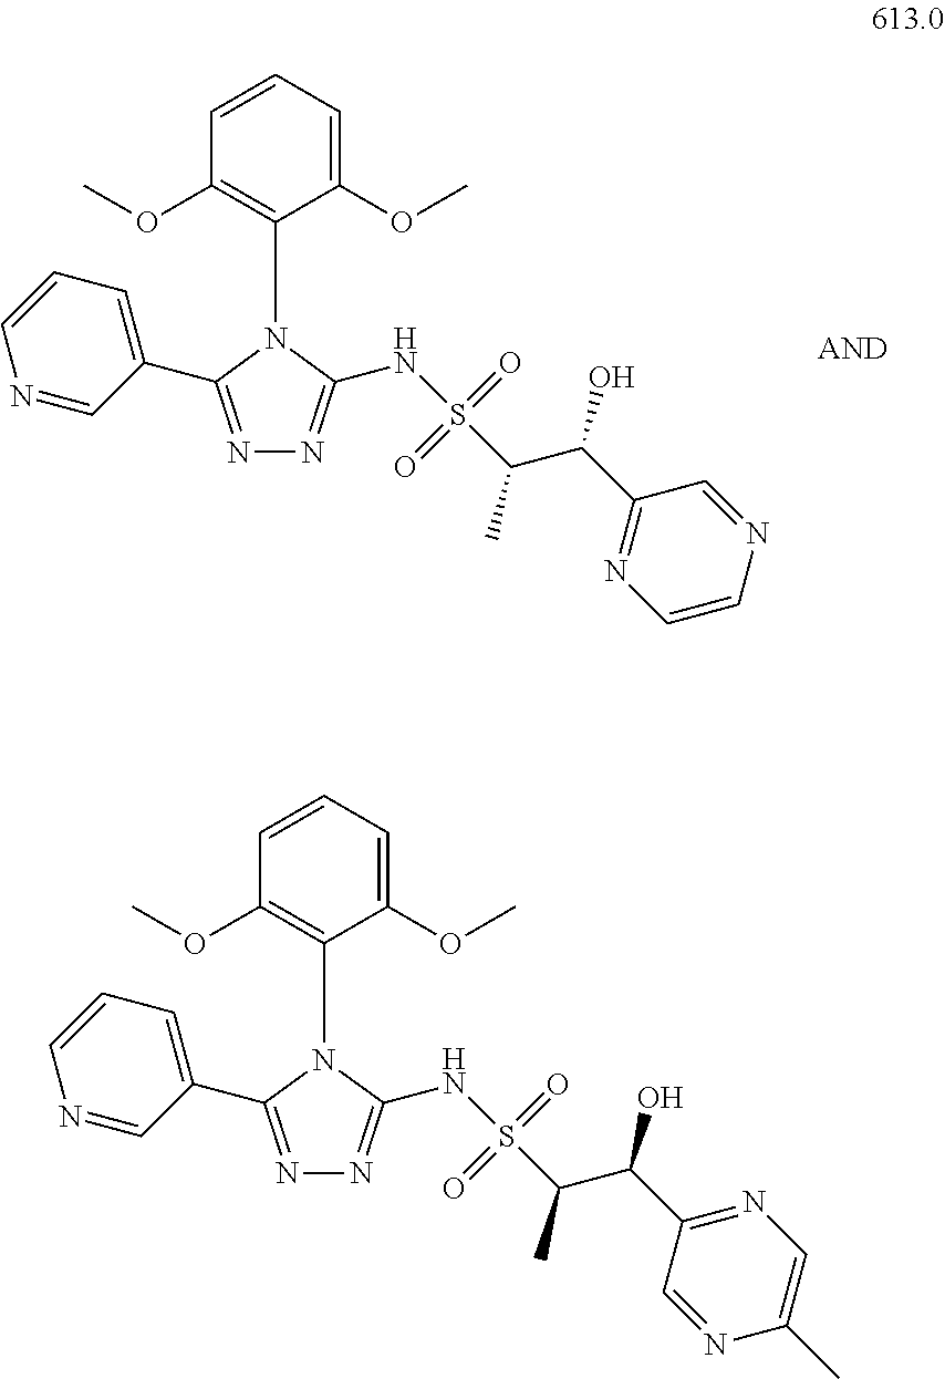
N1=C(C2=CC=CN=C2)N(C2=C(OC)C=CC=C2OC)C(NS(C(C(C2=NC=CN=C2)O)C)(=O)=O)=N1.N1=C(C2=CC=CN=C2)N(C2=C(OC)C=CC=C2OC)C(NS(C(C(C2=NC=C(C)N=C2)O)C)(=O)=O)=N1
